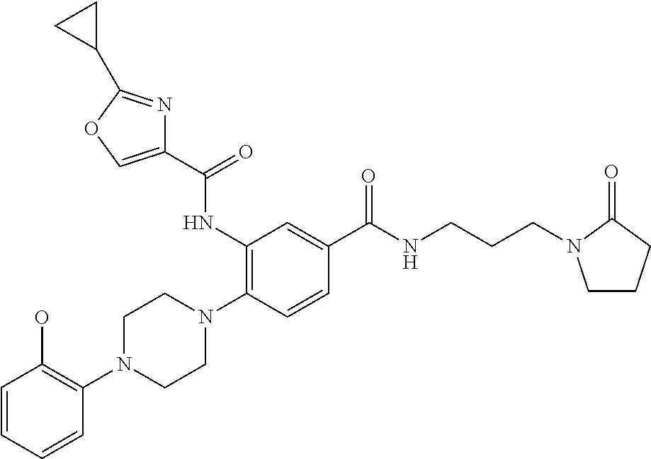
C1=CC=CC(N2CCN(C3=C(NC(C4=COC(C5CC5)=N4)=O)C=C(C(NCCCN4CCCC4=O)=O)C=C3)CC2)=C1O
